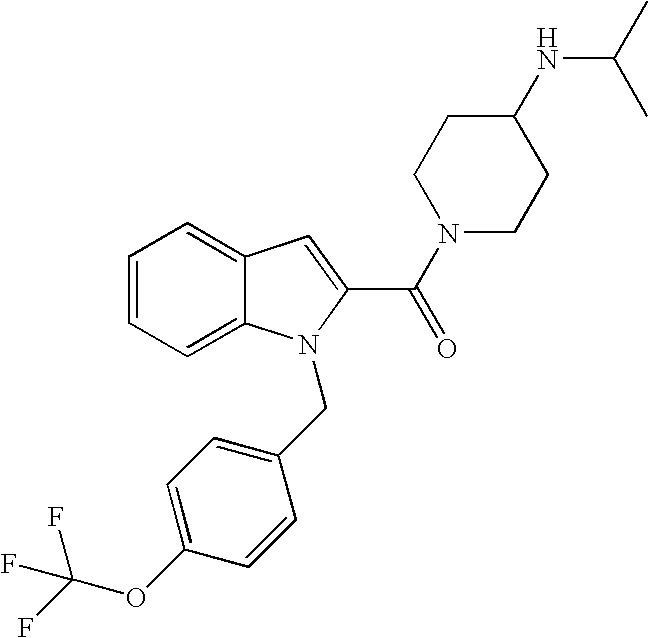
C1=CC=C2C(=C1)C=C(C(=O)N1CCC(NC(C)C)CC1)N2CC1=CC=C(OC(F)(F)F)C=C1
